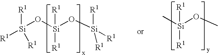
[R1][Si](O[Si](O[Si]([R1])([R1])[R1])([R1])[R1])([R1])[R1].C[Si](OC)([R1])[R1]
